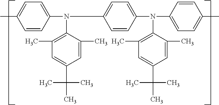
C1=CC(N(C2=C(C)C=C(C(C)(C)C)C=C2C)C2=CC=C(N(C3=C(C)C=C(C(C)(C)C)C=C3C)C3=CC=C(C)C=C3)C=C2)=CC=C1C
